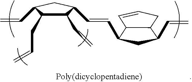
C1(C=C)C(CC=C)C(C=C)CC1C=CC1CC(C=C)C2C1C=CC2
